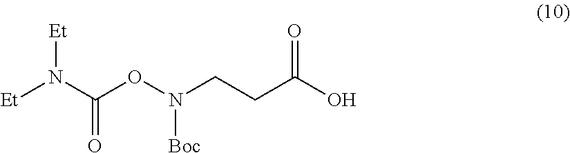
[Et]N(C(ON(CCC(O)=O)[Boc])=O)[Et]
